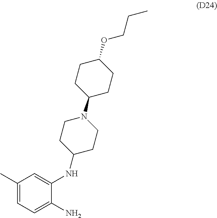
C1(C)=CC=C(N)C(NC2CCN(C3CCC(OCCC)CC3)CC2)=C1
